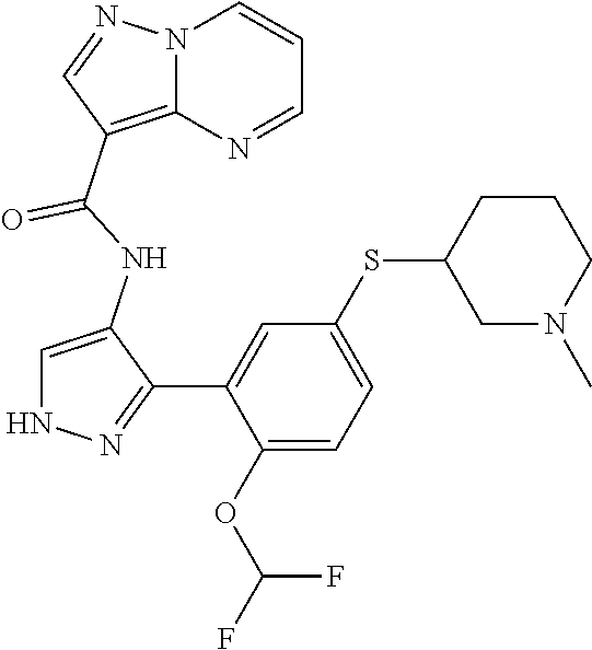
C1=C(NC(=O)C2=C3N(C=CC=N3)N=C2)C(C2=CC(SC3CN(C)CCC3)=CC=C2OC(F)F)=NN1
